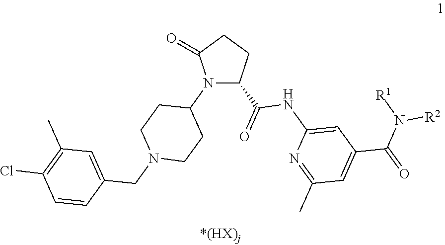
N1(C2CCN(CC3=CC(C)=C(Cl)C=C3)CC2)C(C(=O)NC2=CC(C(=O)N([R1])[R2])=CC(C)=N2)CCC1=O
